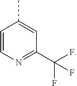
C1=CC(C)=CC(C(F)(F)F)=N1
